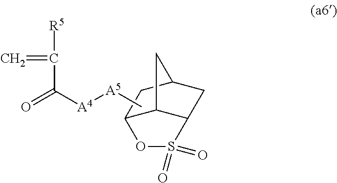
C12C3C(CC(C1)C3)S(=O)(=O)O2.C[A5][A4]C(=O)C([R5])=C
